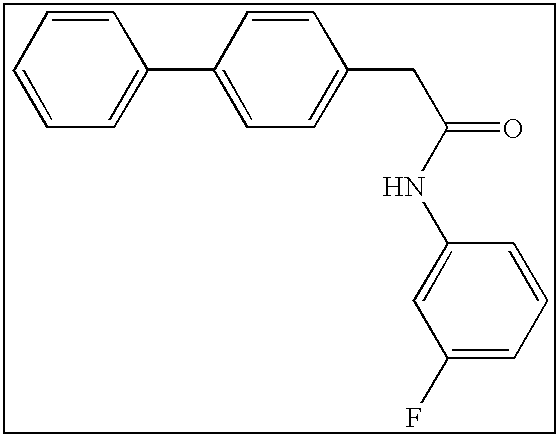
C1=CC=C(C2=CC=C(CC(NC3=CC(F)=CC=C3)=O)C=C2)C=C1
